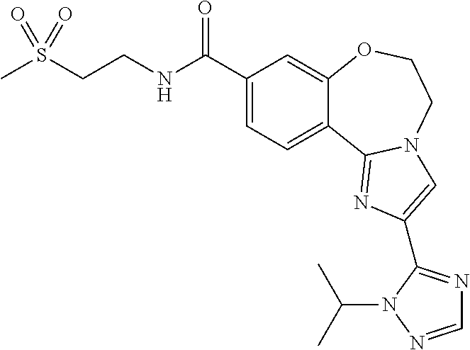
C1(C(NCCS(C)(=O)=O)=O)=CC=C2C(=C1)OCCN1C2=NC(C2=NC=NN2C(C)C)=C1
